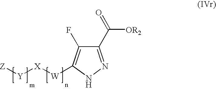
C1(C(=O)[OR2])=NNC([W][X][Y][Z])=C1F
